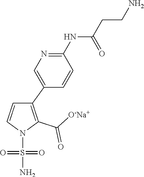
C1(C2=CN=C(NC(CCN)=O)C=C2)=C(C([O-Na+])=O)N(S(N)(=O)=O)C=C1
